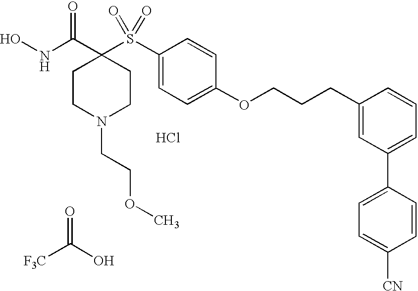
N(C(C1(S(C2=CC=C(OCCCC3=CC(C4=CC=C([CN])C=C4)=CC=C3)C=C2)(=O)=O)CCN(CCOC)CC1)=O)O.Cl.O=C(O)[F3C]
